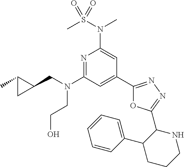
C1(C2=CC(N(CC3C(C)C3)CCO)=NC(N(S(C)(=O)=O)C)=C2)=NN=C(C2NCCCC2C2=CC=CC=C2)O1
